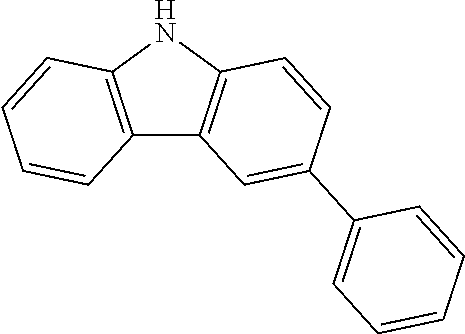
C12=C(NC3=C1C=C(C1=CC=CC=C1)C=C3)C=CC=C2
